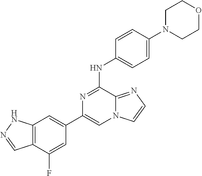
C1(C2=CC3=C(C(F)=C2)C=NN3)=CN2C(=NC=C2)C(NC2=CC=C(N3CCOCC3)C=C2)=N1
